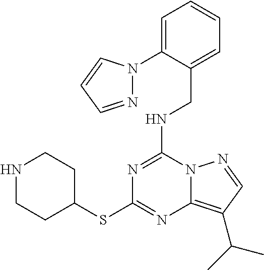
N1=C(NCC2=CC=CC=C2N2N=CC=C2)N2C(=C(C(C)C)C=N2)N=C1SC1CCNCC1
